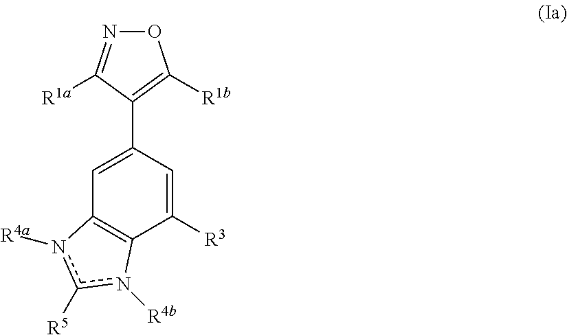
C1([R3])=CC(C2=C([R1b])ON=C2[R1a])=CC2=C1n([R4b])c([R5])n2[R4a]
